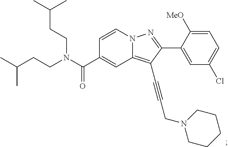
N12C(=C(C#CCN3CCCCC3)C(C3=CC(Cl)=CC=C3[MeO])=N1)C=C(C(N(CCC(C)C)CCC(C)C)=O)C=C2
